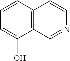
C12=C(C=CC=C1O)C=CN=C2
